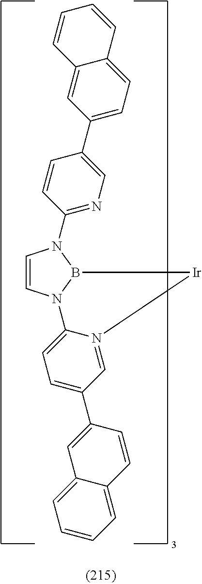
C1=CN2B(N1C1=NC=C(C3=CC=C4C(=C3)C=CC=C4)C=C1)[Ir]N1=CC(C3=CC4=CC=CC=C4C=C3)=CC=C21
